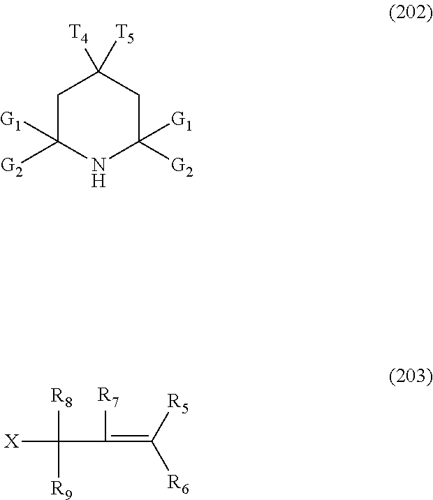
[X]C([R8])([R9])C(=C([R5])[R6])[R7].C1C([G2])([G1])NC([G2])([G1])CC1([T5])[T4]
